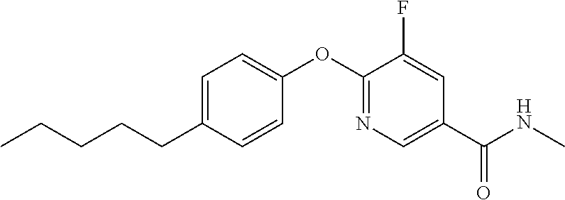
C1=C(CCCCC)C=CC(OC2=NC=C(C(NC)=O)C=C2F)=C1
